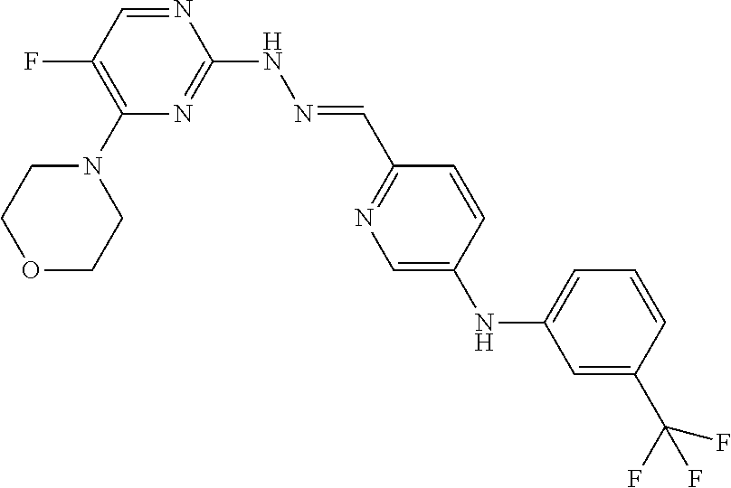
C1(N2CCOCC2)=C(F)C=NC(NN=CC2=NC=C(NC3=CC=CC(C(F)(F)F)=C3)C=C2)=N1
